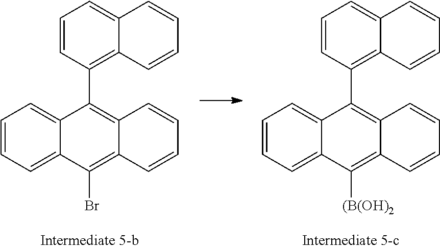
C1=CC(C2=C3C(=C([(B(OH)2])C4=CC=CC=C42)C=CC=C3)=C2C(=C1)C=CC=C2.C1=CC(C2=C3C(=C(Br)C4=CC=CC=C42)C=CC=C3)=C2C(=C1)C=CC=C2
